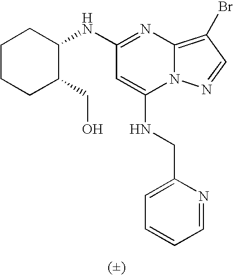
C1(NC2CCCCC2CO)=NC2=C(Br)C=NN2C(NCC2=CC=CC=N2)=C1
